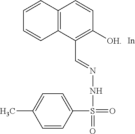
C12=C(C(C=NNS(=O)(=O)C3=CC=C(C)C=C3)=C([OH])C=C1)C=CC=C2.[In]
